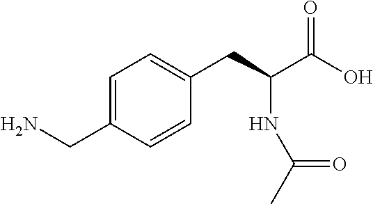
C1=C(CN)C=CC(CC(C(O)=O)NC(C)=O)=C1
